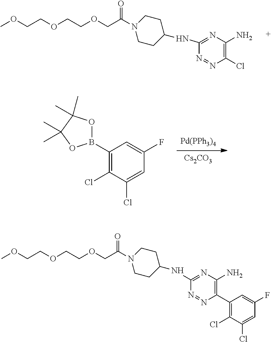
C1CN(C(COCCOCCOC)=O)CCC1NC1=NC(N)=C(Cl)N=N1.[Pd(PPh3)4].[Cs2CO3].C1(B2OC(C)(C)C(C)(C)O2)=C(Cl)C(Cl)=CC(F)=C1.C1CN(C(COCCOCCOC)=O)CCC1NC1=NC(N)=C(C2=C(Cl)C(Cl)=CC(F)=C2)N=N1
